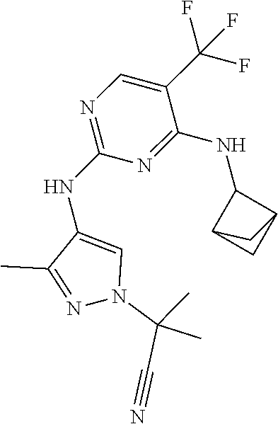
N1=C(NC2=CN(C(C)(C)C#N)N=C2C)N=C(NC2C3CC2C3)C(C(F)(F)F)=C1
